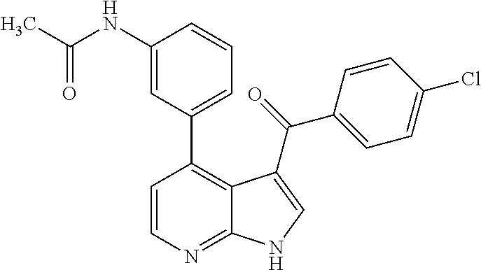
C12=NC=CC(C3=CC=CC(NC(C)=O)=C3)=C1C(C(=O)C1=CC=C(Cl)C=C1)=CN2
